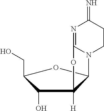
N1=C2N(CCC1=N)C1C([H])(O2)C(O)C(CO)O1
